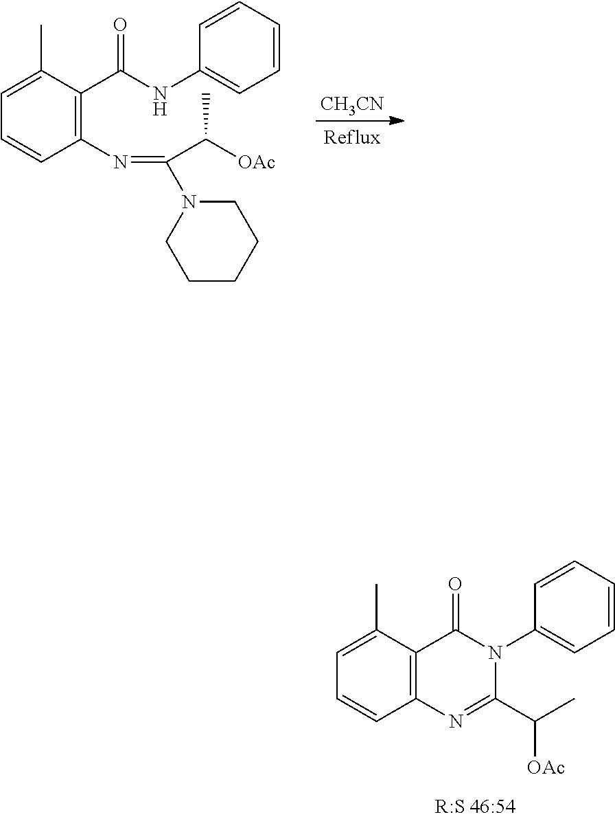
C12=C(C(C)=CC=C1)C(=O)N(C1=CC=CC=C1)C(C(C)[OAc])=N2.[CH3CN].C1(N=C(C([OAc])C)N2CCCCC2)=C(C(=O)NC2=CC=CC=C2)C(C)=CC=C1
